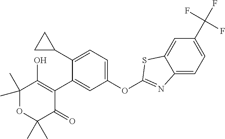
C1(C2CC2)=CC=C(OC2=NC3=CC=C(C(F)(F)F)C=C3S2)C=C1C1=C(O)C(C)(C)OC(C)(C)C1=O
